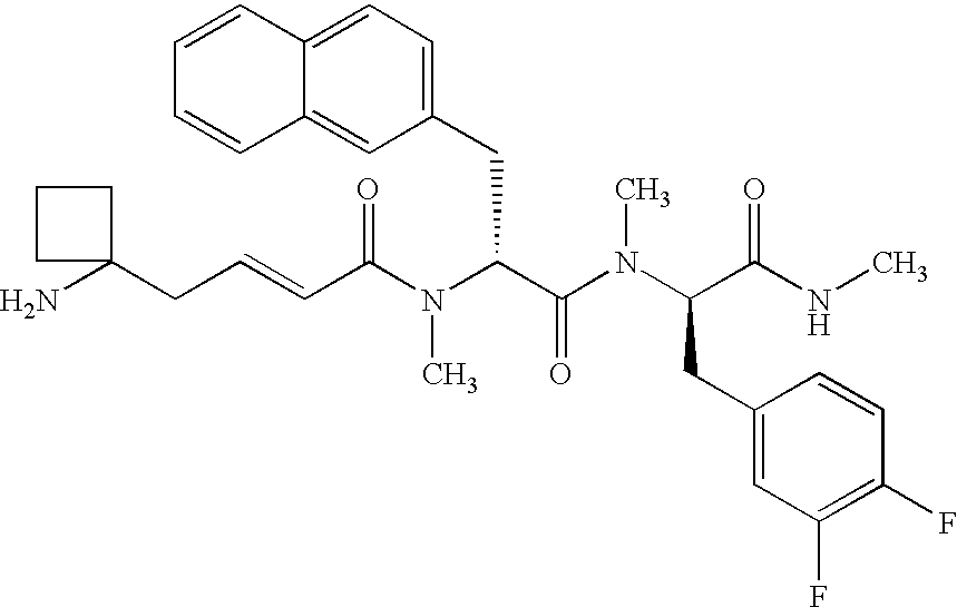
NC1(CC=CC(N(C(C(N(C(C(NC)=O)CC2=CC(F)=C(F)C=C2)C)=O)CC2=CC=C3C(=C2)C=CC=C3)C)=O)CCC1
